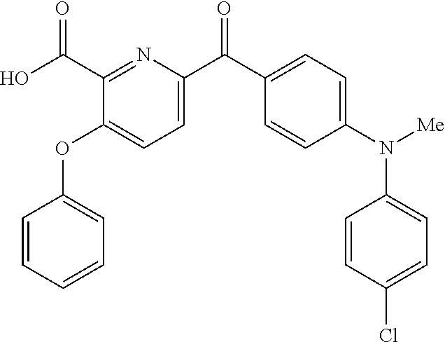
C1=CC(N([Me])C2=CC=C(Cl)C=C2)=CC=C1C(=O)C1=CC=C(OC2=CC=CC=C2)C(C(O)=O)=N1
